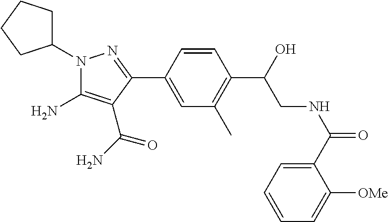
C1C(N2C(N)=C(C(N)=O)C(C3=CC(C)=C(C(CNC(=O)C4=CC=CC=C4[OMe])O)C=C3)=N2)CCC1
